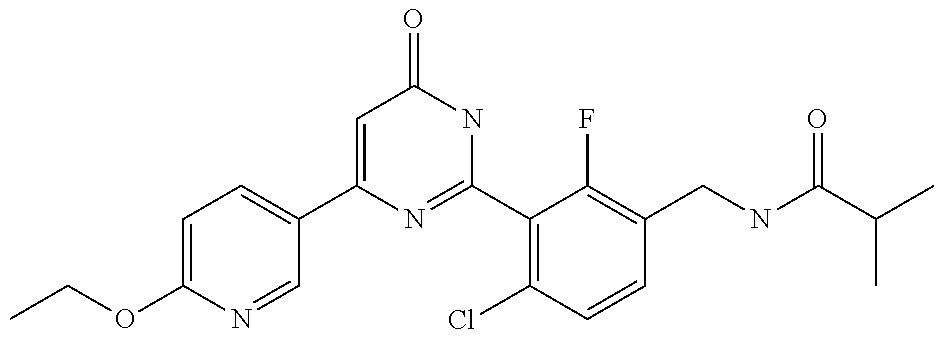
C1(C2=CC=C(OCC)N=C2)=CC(=O)NC(C2=C(Cl)C=CC(CNC(C(C)C)=O)=C2F)=N1
